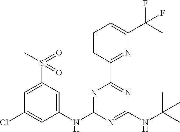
C1=CC(C2=NC(NC(C)(C)C)=NC(NC3=CC(S(C)(=O)=O)=CC(Cl)=C3)=N2)=NC(C(C)(F)F)=C1
